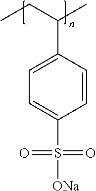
C(C1=CC=C(S([ONa])(=O)=O)C=C1)(CC)C
